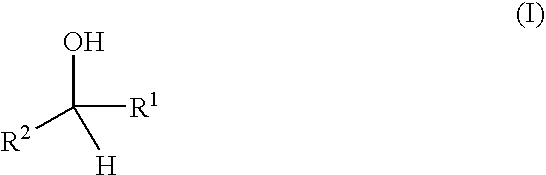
C(O)([R1])([H])[R2]
